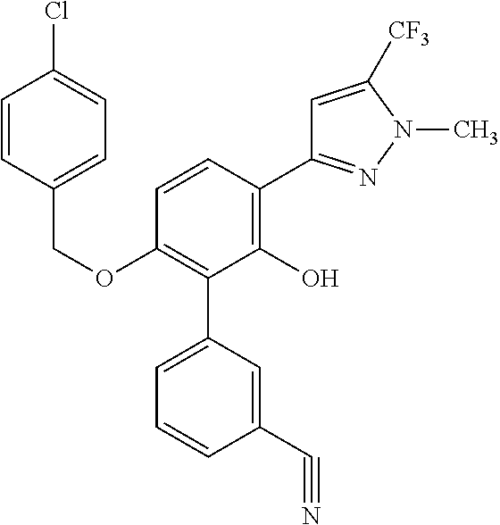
C(OC1=C(C2=CC=CC(C#N)=C2)C(O)=C(C2=NN(C)C([CF3])=C2)C=C1)C1=CC=C(Cl)C=C1
